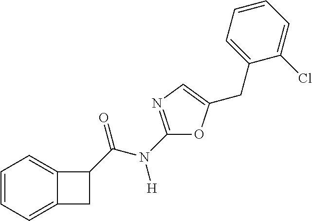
C1=CC=C2C(=C1)C(C(N([H])C1=NC=C(CC3=CC=CC=C3Cl)O1)=O)C2
